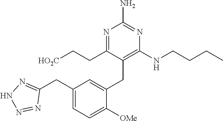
N(CCCC)C1=C(CC2=CC(CC3=NNN=N3)=CC=C2[OMe])C(CC[HO2C])=NC(N)=N1
